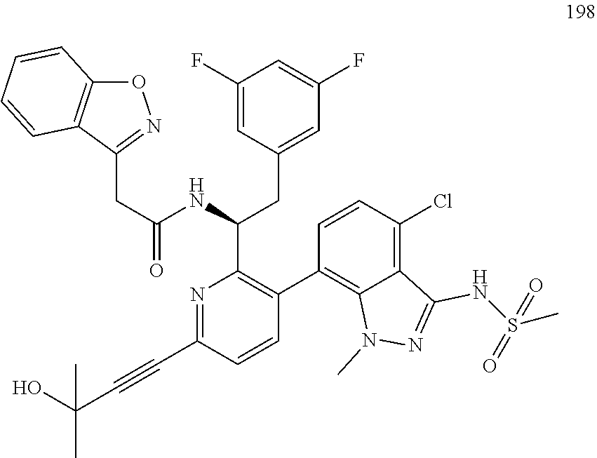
N1=C(C#CC(O)(C)C)C=CC(C2=C3C(=C(Cl)C=C2)C(NS(C)(=O)=O)=NN3C)=C1C(NC(=O)CC1=NOC2=C1C=CC=C2)CC1=CC(F)=CC(F)=C1
